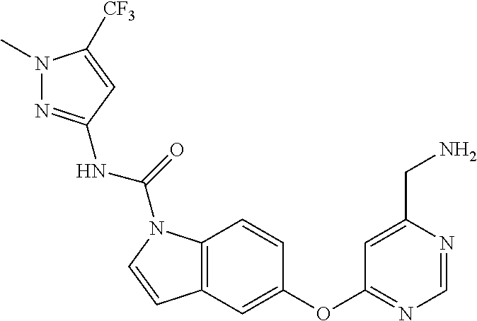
C12=C(C=C(OC3=NC=NC(CN)=C3)C=C1)C=CN2C(=O)NC1=NN(C)C([CF3])=C1
